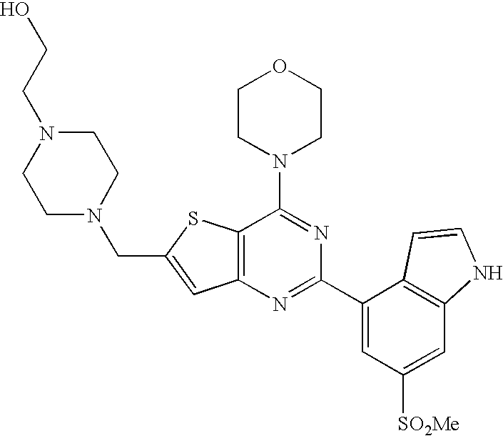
C12=C(N=C(C3=CC([SO2Me])=CC4=C3C=CN4)N=C1N1CCOCC1)C=C(CN1CCN(CCO)CC1)S2
